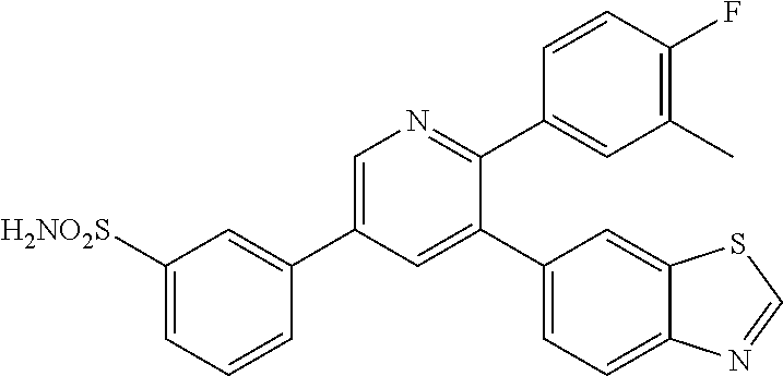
C1(C2=CC([H2NO2S])=CC=C2)=CN=C(C2=CC(C)=C(F)C=C2)C(C2=CC=C3C(=C2)SC=N3)=C1
